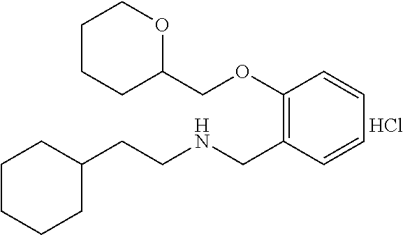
C1(CCNCC2=C(OCC3OCCCC3)C=CC=C2)CCCCC1.Cl
